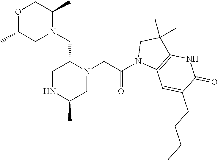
O1C(C)CN(CC2N(CC(N3C4=C(C(C)(C)C3)NC(=O)C(CCCC)=C4)=O)CC(C)NC2)C(C)C1
